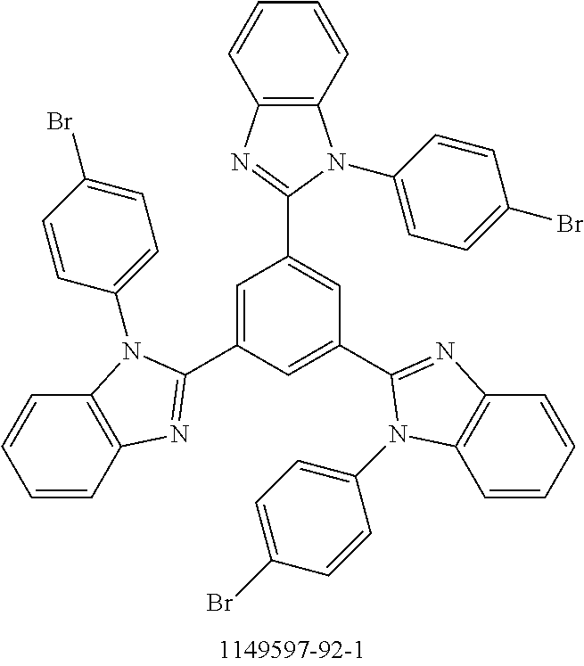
C1=C(C2=NC3=C(C=CC=C3)N2C2=CC=C(Br)C=C2)C=C(C2=NC3=C(C=CC=C3)N2C2=CC=C(Br)C=C2)C=C1C1=NC2=C(N1C1=CC=C(Br)C=C1)C=CC=C2
